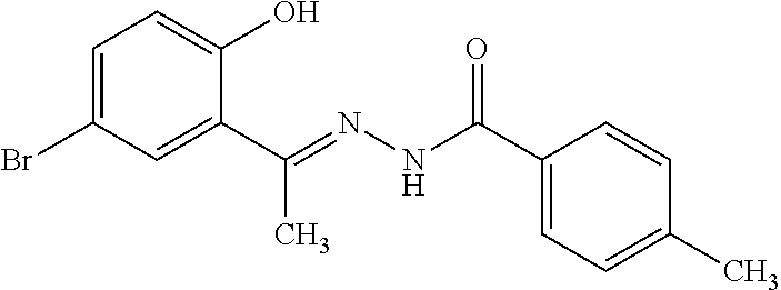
C1=C(Br)C=C(C(C)=NNC(=O)C2=CC=C(C)C=C2)C(O)=C1
